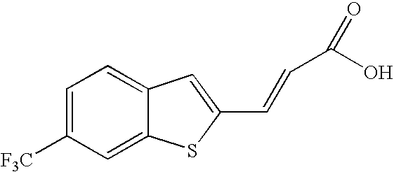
C1=C([F3C])C=C2C(=C1)C=C(C=CC(=O)O)S2
